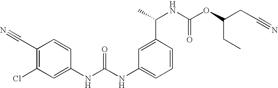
C(C1=C(Cl)C=C(NC(NC2=CC=CC(C(NC(OC(CC)CC#N)=O)C)=C2)=O)C=C1)#N
